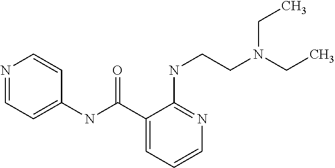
C1=NC=CC(NC(C2=CC=CN=C2NCCN(CC)CC)=O)=C1
